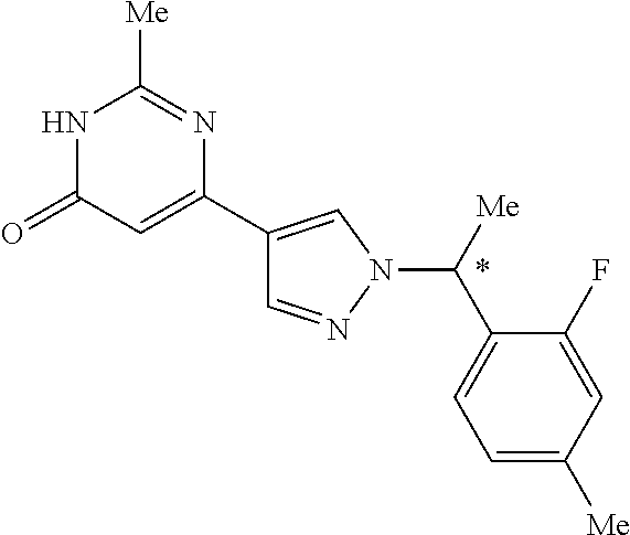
C1=NN(C([Me])C2=CC=C([Me])C=C2F)C=C1C1=CC(=O)NC([Me])=N1
